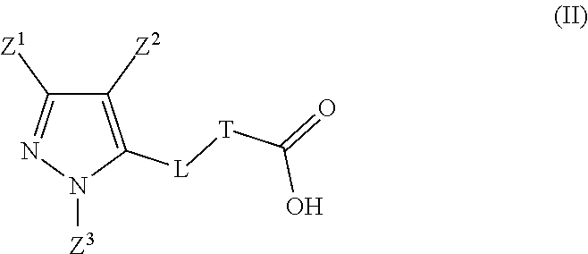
C1([Z2])=C([L][T]C(O)=O)N([Z3])N=C1[Z1]
